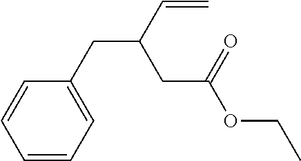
C1=CC=CC=C1CC(C=C)CC(OCC)=O
